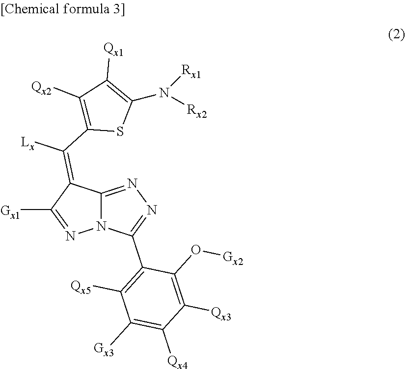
C12=NN=C(C3=C([Qx5])C([Gx3])=C([Qx4])C([Qx3])=C3O[Gx2])N1N=C([Gx1])C2=C(C1=C([Qx2])C([Qx1])=C(N([Rx1])[Rx2])S1)[Lx]
